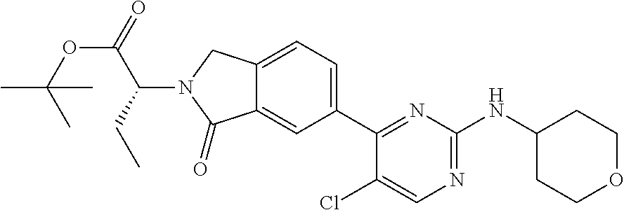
C1(Cl)=CN=C(NC2CCOCC2)N=C1C1=CC=C2C(=C1)C(=O)N(C(C(=O)OC(C)(C)C)CC)C2
